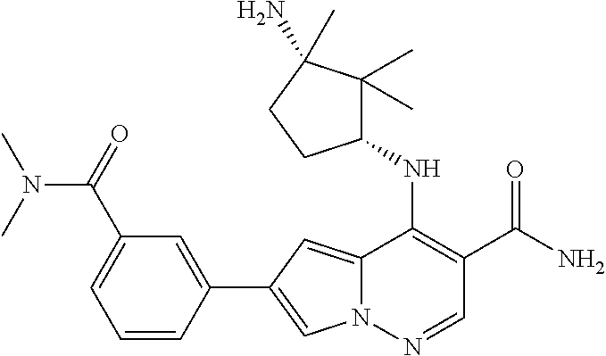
N12C(=CC(C3=CC(C(=O)N(C)C)=CC=C3)=C1)C(NC1C(C)(C)C(N)(C)CC1)=C(C(N)=O)C=N2
